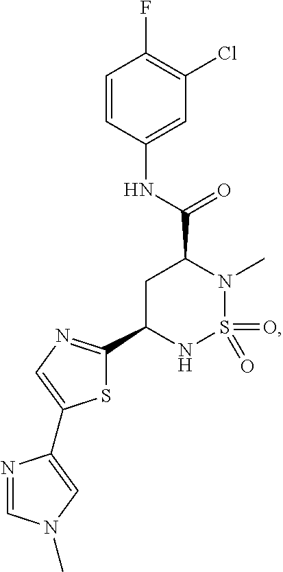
S1C(C2NS(=O)(=O)N(C)C(C(NC3=CC(Cl)=C(F)C=C3)=O)C2)=NC=C1C1=CN(C)C=N1
